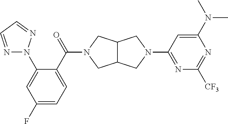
C1(F)=CC=C(C(=O)N2CC3C(C2)CN(C2=NC([CF3])=NC(N(C)C)=C2)C3)C(N2N=CC=N2)=C1
